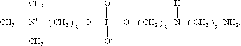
C[N+](COP(OCN([H])C[NH2])(=O)[O-])(C)C
